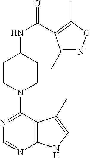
C1CN(C2=NC=NC3=C2C(C)=CN3)CCC1NC(=O)C1=C(C)ON=C1C
